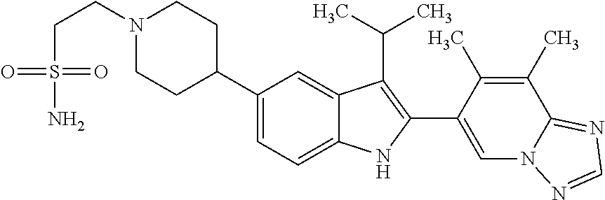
C1(C2CCN(CCS(N)(=O)=O)CC2)=CC=C2C(=C1)C(C(C)C)=C(C1=CN3C(=NC=N3)C(C)=C1C)N2
